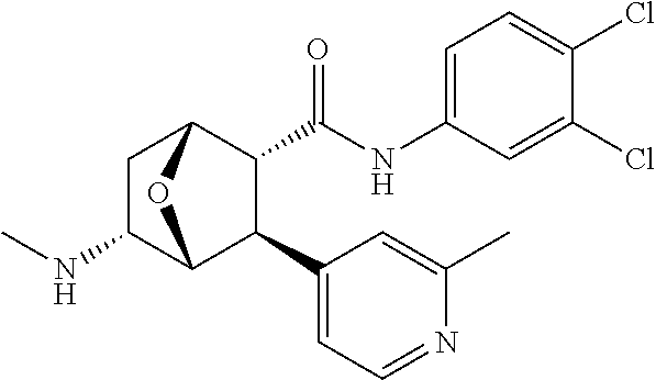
C1C(NC)C2C(C3=CC=NC(C)=C3)C(C(NC3=CC=C(Cl)C(Cl)=C3)=O)C1O2
